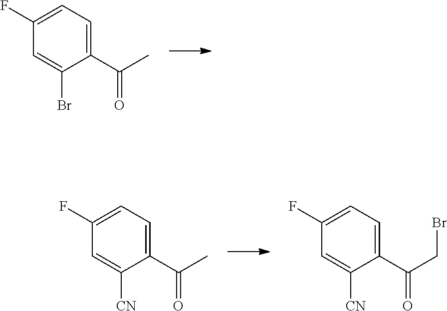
C1(F)=CC=C(C(C)=O)C(Br)=C1.C1(F)=CC=C(C(C)=O)C([CN])=C1.C1(F)=CC=C(C(CBr)=O)C([CN])=C1
